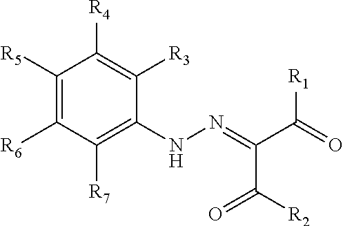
C1([R5])=C([R6])C([R7])=C(NN=C(C(=O)[R1])C([R2])=O)C([R3])=C1[R4]
